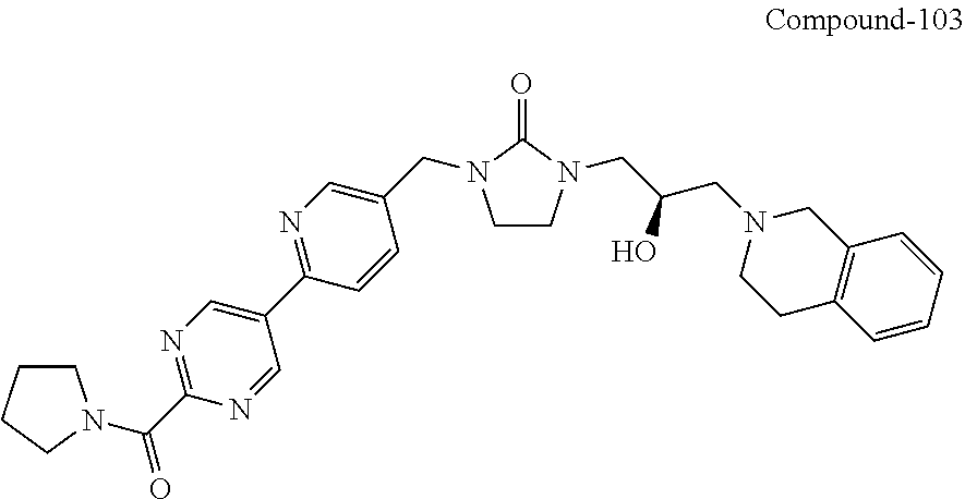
C1CCCN1C(C1=NC=C(C2=NC=C(CN3CCN(CC(CN4CCC5=C(C4)C=CC=C5)O)C3=O)C=C2)C=N1)=O
